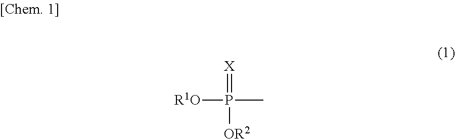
[X]=P([R1O])(C)[OR2]
